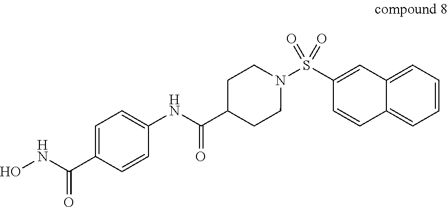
ONC(C1=CC=C(NC(C2CCN(S(C3=CC4=CC=CC=C4C=C3)(=O)=O)CC2)=O)C=C1)=O
